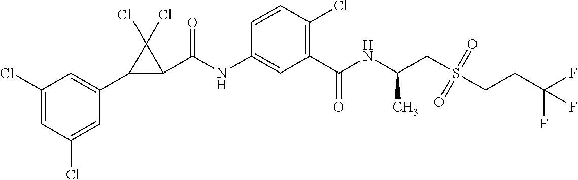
C1(Cl)=CC(Cl)=CC(C2C(C(NC3=CC(C(NC(CS(CCC(F)(F)F)(=O)=O)C)=O)=C(Cl)C=C3)=O)C2(Cl)Cl)=C1
